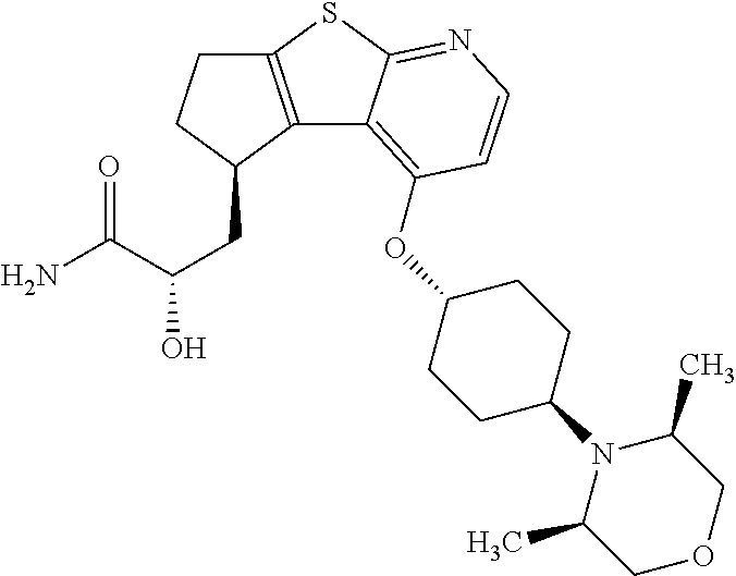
C12=C(C(CC(O)C(N)=O)CC1)C1=C(OC3CCC(N4C(C)COCC4C)CC3)C=CN=C1S2
